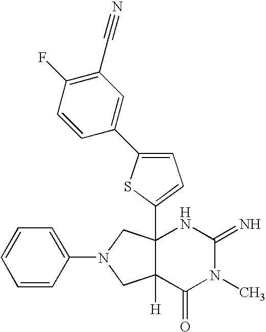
C12(C3=CC=C(C4=CC(C#N)=C(F)C=C4)S3)C([H])(C(=O)N(C)C(=N)N1)CN(C1=CC=CC=C1)C2
